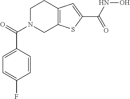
C1N(C(C2=CC=C(F)C=C2)=O)CC2=C(C1)C=C(C(NO)=O)S2
